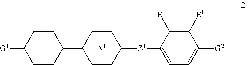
[G1]C1CCC(C2CCC([Z1]C3=CC=C([G2])C([E1])=C3[E1])CC2)CC1.[A1]
